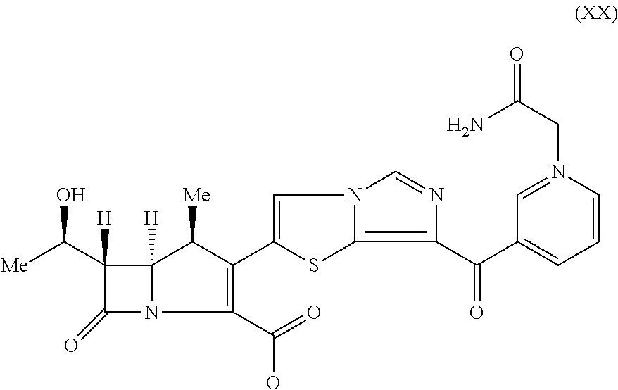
C1(C([Me])O)([H])C(=O)N2C1([H])C([Me])C(C1=CN3C(=C(C(C4=CC=CN(CC(N)=O)=C4)=O)N=C3)S1)=C2C(=O)O
